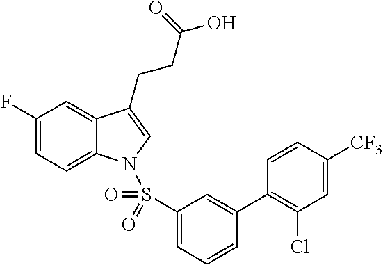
C1(F)=CC=C2C(=C1)C(CCC(O)=O)=CN2S(C1=CC=CC(C2=C(Cl)C=C([CF3])C=C2)=C1)(=O)=O
